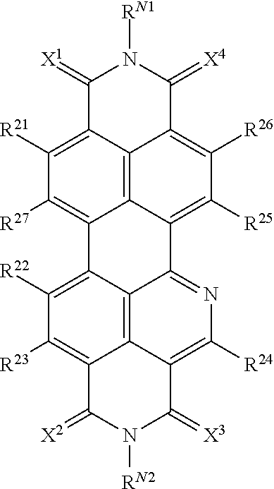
[RN2]N1C(=[X2])C2=C([R23])C([R22])=C3C4=C([R27])C([R21])=C5C(=[X1])N([RN1])C(=[X4])C6=C([R26])C([R25])=C(C4=C56)C4=NC([R24])=C(C2=C34)C1=[X3]
